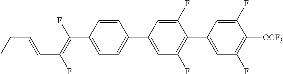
C1=CC(C(=C(F)C=CCC)F)=CC=C1C1=CC(F)=C(C2=CC(F)=C([OCF3])C(F)=C2)C(F)=C1
